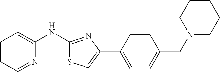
C1=CC=NC(NC2=NC(C3=CC=C(CN4CCCCC4)C=C3)=CS2)=C1
